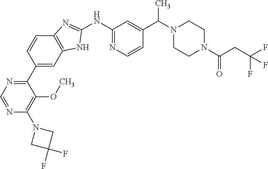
C12=C(C=C(C3=NC=NC(N4CC(F)(F)C4)=C3OC)C=C1)NC(NC1=NC=CC(C(N3CCN(C(CC(F)(F)F)=O)CC3)C)=C1)=N2
